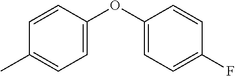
C1=CC(OC2=CC=C(F)C=C2)=CC=C1C
